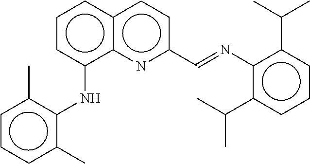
c1cc(Nc2c(C)cccc2C)c2c(c1)ccc(C=Nc1c(C(C)C)cccc1C(C)C)n2
